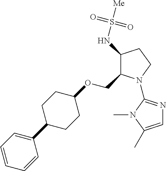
C1(NS([Me])(=O)=O)C(COC2CCC(C3=CC=CC=C3)CC2)N(C2=NC=C(C)N2C)CC1
